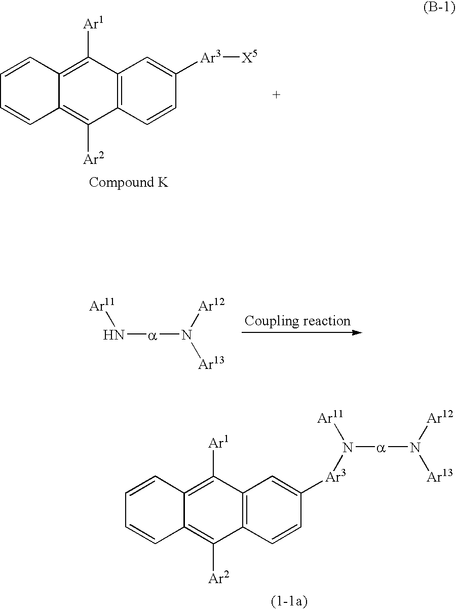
C1=CC2=C([Ar1])C3=C(C([Ar2])=C2C=C1)C=CC([Ar3][X5])=C3.N([a]N([Ar13])[Ar12])[Ar11].C1=CC2=C([Ar1])C3=C(C([Ar2])=C2C=C1)C=CC([Ar3]N([a]N([Ar13])[Ar12])[Ar11])=C3
